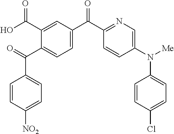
O=C(C1=CC=C(C(C2=NC=C(N([Me])C3=CC=C(Cl)C=C3)C=C2)=O)C=C1C(O)=O)C1=CC=C([NO2])C=C1
